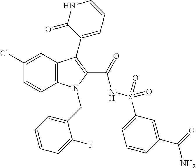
C1(Cl)=CC2=C(C=C1)N(CC1=CC=CC=C1F)C(C(=O)NS(=O)(=O)C1=CC=CC(C(N)=O)=C1)=C2C1=CC=CNC1=O
